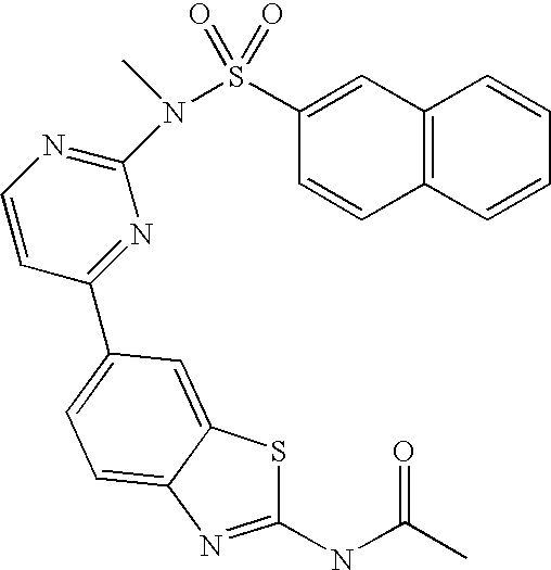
C1(NC(C)=O)=NC2=CC=C(C3=NC(N(S(C4=CC5=C(C=C4)C=CC=C5)(=O)=O)C)=NC=C3)C=C2S1
